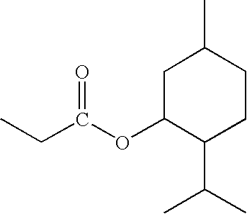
CCC(OC1C(C(C)C)CCC(C)C1)=O
